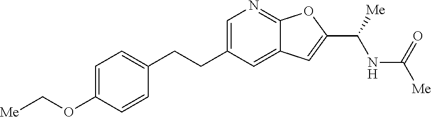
C(OC1=CC=C(CCC2=CN=C3C(=C2)C=C(C([Me])NC(=O)[Me])O3)C=C1)[Me]
